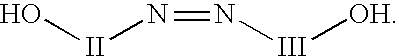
O[II]N=N[III][OH]
